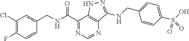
C1(Cl)=C(F)C=CC(CNC(C2=NC=NC3=C2NN=C3NCC2=CC=C(S(O)(=O)=O)C=C2)=O)=C1
